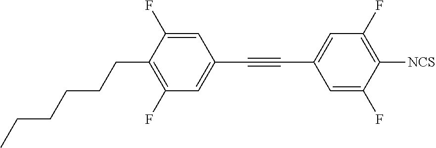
C1=C(F)C(CCCCCC)=C(F)C=C1C#CC1=CC(F)=C([NCS])C(F)=C1
